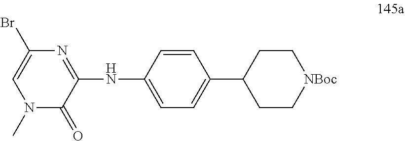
C1=CC(NC2=NC(Br)=CN(C)C2=O)=CC=C1C1CC[NBoc]CC1
